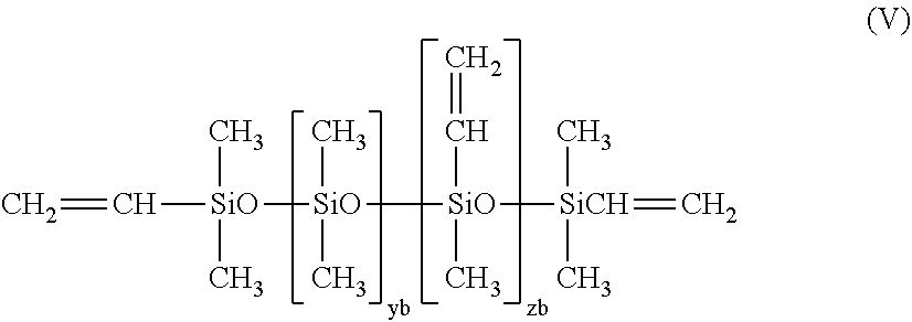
C=C[SiO]([SiO](C)(C)[SiO]([SiCH](=C)(C)C)(C=C)C)(C)C
